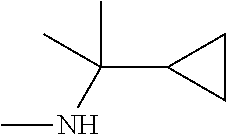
N(C(C1CC1)(C)C)C
